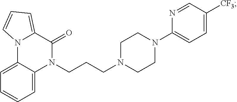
C1=C2C(=CC=C1)N(CCCN1CCN(C3=CC=C([CF3])C=N3)CC1)C(=O)C1=CC=CN21
